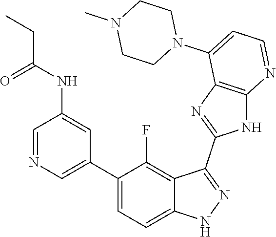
C1=NC=C(C2=CC=C3C(=C2F)C(C2=NC4=C(N2)N=CC=C4N2CCN(C)CC2)=NN3)C=C1NC(=O)CC
